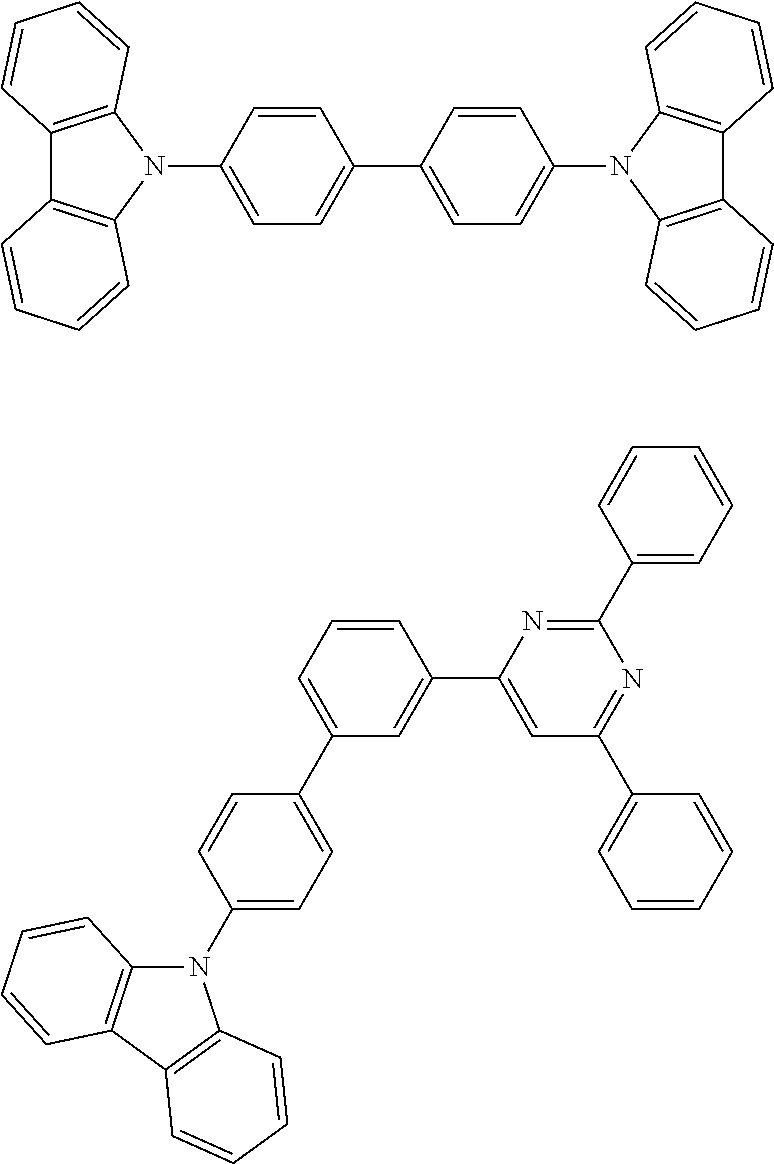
C1=CC(N2C3=C(C4=C2C=CC=C4)C=CC=C3)=CC=C1C1=CC=C(N2C3=C(C4=C2C=CC=C4)C=CC=C3)C=C1.C1(N2C3=C(C4=C2C=CC=C4)C=CC=C3)=CC=C(C2=CC=CC(C3=CC(C4=CC=CC=C4)=NC(C4=CC=CC=C4)=N3)=C2)C=C1
